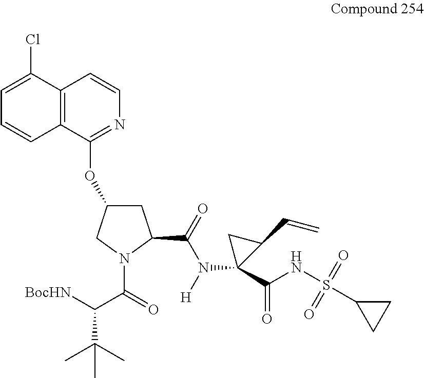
[BocHN]C(C(=O)N1C(C(=O)N([H])C2(C(NS(C3CC3)(=O)=O)=O)C(C=C)C2)CC(OC2=NC=CC3=C2C=CC=C3Cl)C1)C(C)(C)C
